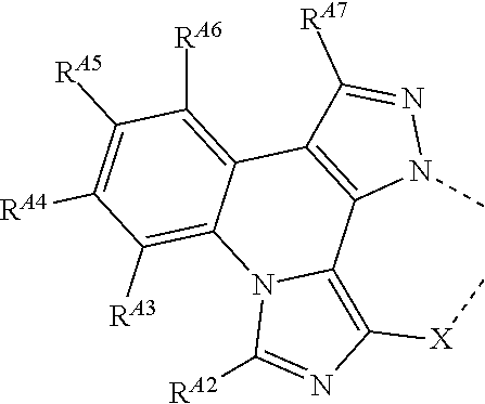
C1([RA5])=C([RA4])C([RA3])=C2C(=C1[RA6])C1=C(C3=C([X]C)N=C([RA2])N23)N(C)N=C1[RA7]
